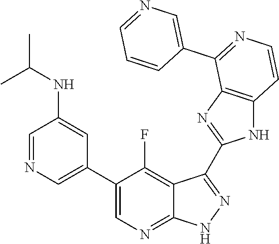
C1=NC=C(C2=CN=C3C(=C2F)C(C2=NC4=C(N2)C=CN=C4C2=CN=CC=C2)=N[N H]3)C=C1NC(C)C
